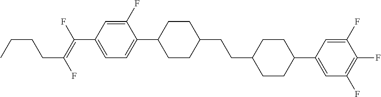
C(C1CCC(C2=CC(F)=C(F)C(F)=C2)CC1)CC1CCC(C2=CC=C(C(=C(F)CCCC)F)C=C2F)CC1
